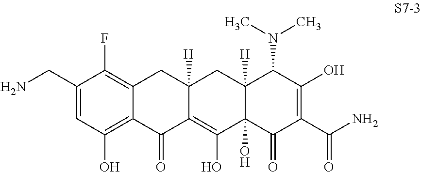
C1(CN)=CC(O)=C2C(=C1F)CC1([H])C(=C(O)C3(O)C([H])(C1)C(N(C)C)C(O)=C(C(N)=O)C3=O)C2=O
